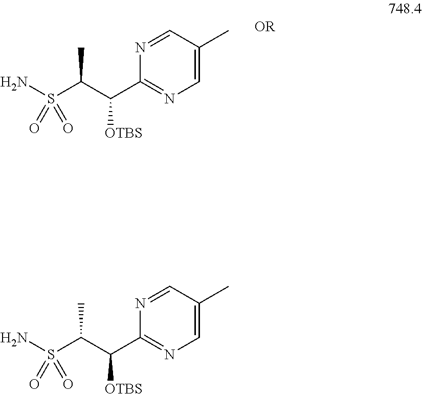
NS(C(C(C1=NC=C(C)C=N1)[OTBS])C)(=O)=O.NS(C(C(C1=NC=C(C)C=N1)[OTBS])C)(=O)=O
